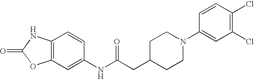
O=C1OC2=C(N1)C=CC(NC(CC1CCN(C3=CC(Cl)=C(Cl)C=C3)CC1)=O)=C2
